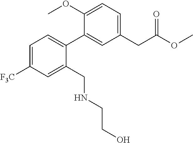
C1=C([F3C])C=C(CNCCO)C(C2=CC(CC(OC)=O)=CC=C2OC)=C1
